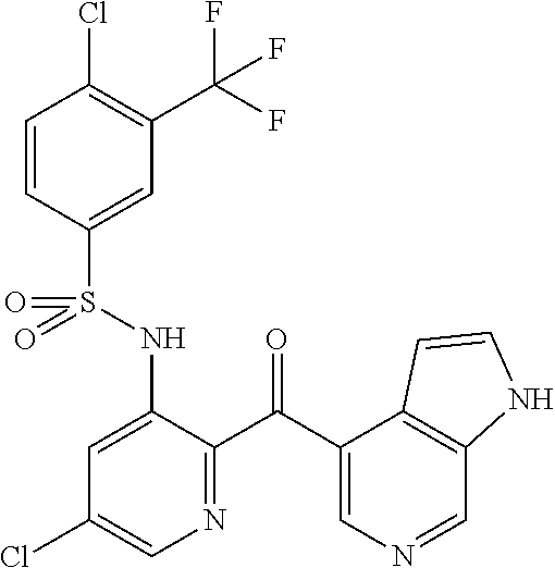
C1=CC(S(NC2=CC(Cl)=CN=C2C(C2=CN=CC3=C2C=CN3)=O)(=O)=O)=CC(C(F)(F)F)=C1Cl
